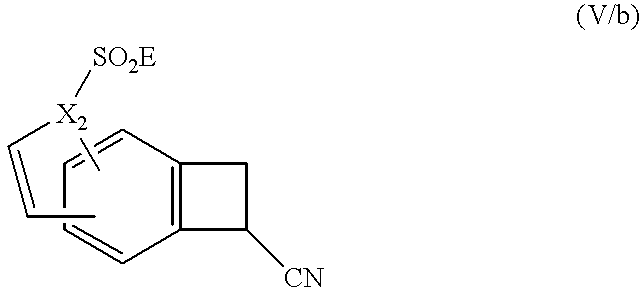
C12=C(C=CC=C1)CC2[CN].C[X2](C=CC)[SO2E]
